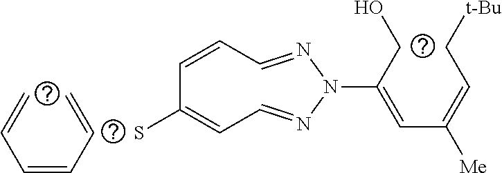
C(=CC=C)C=C.SC1=CC=NN(C(=CC(=CC[t-Bu])[Me])CO)N=CC=C1
